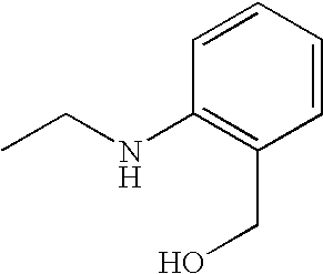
C1=CC=CC(CO)=C1NCC
